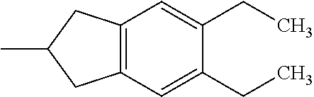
CC1CC2=C(C1)C=C(CC)C(CC)=C2
